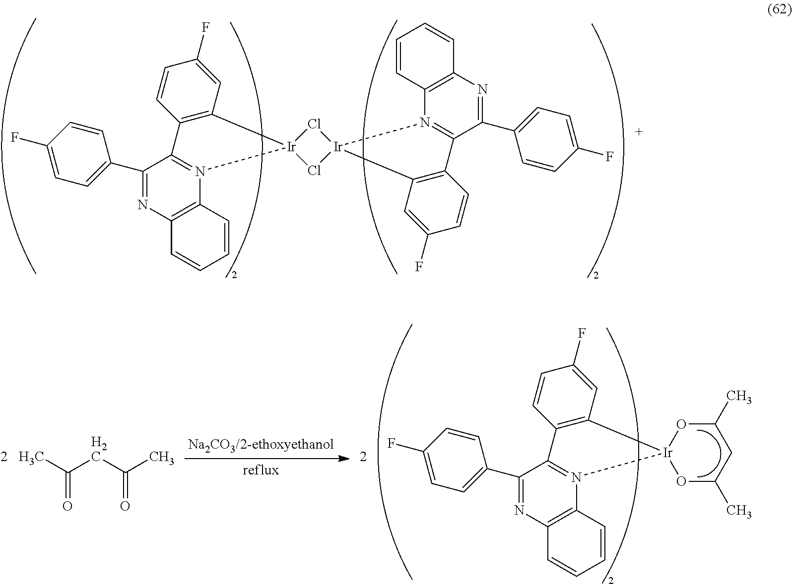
C1(F)=CC=C(C2=NC3=C(N4=C2C2=C(C=C(F)C=C2)[Ir]42Cl[Ir]4(Cl2)N2=C(C(C5=CC=C(F)C=C5)=NC5=C2C=CC=C5)C2=C4C=C(F)C=C2)C=CC=C3)C=C1.C(=O)(C)CC(C)=O.C1(F)=CC=C(C2=NC3=C(N4=C2C2=C(C=C(F)C=C2)[Ir]42OC(C)CC(C)O2)C=CC=C3)C=C1
